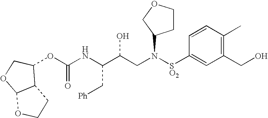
C(NC(C(CN([SO2]C1=CC(CO)=C(C)C=C1)C1CCOC1)O)C[Ph])(=O)OC1C2C(OC1)OCC2
